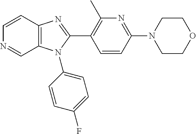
C12=C(N(C3=CC=C(F)C=C3)C(C3=C(C)N=C(N4CCOCC4)C=C3)=N1)C=NC=C2
